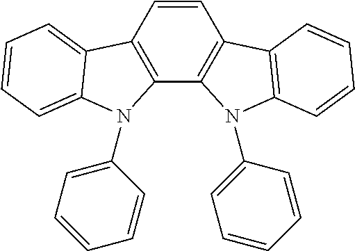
C12=C(C=CC3=C1N(C1=CC=CC=C1)C1=C3C=CC=C1)C1=CC=CC=C1N2C1=CC=CC=C1
